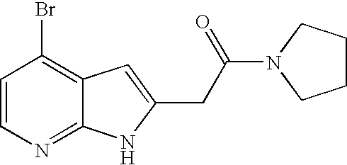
C1=CN=C2C(=C1Br)C=C(CC(=O)N1CCCC1)N2
